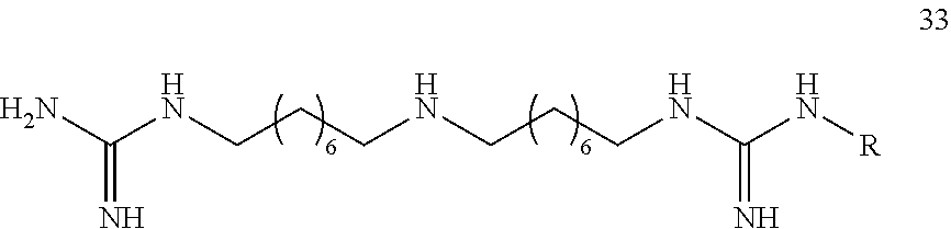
NC(NCCCNCCCNC(N[R])=N)=N
